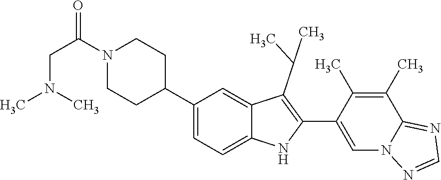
C1N(C(=O)CN(C)C)CCC(C2=CC=C3C(=C2)C(C(C)C)=C(C2=CN4C(=NC=N4)C(C)=C2C)N3)C1
